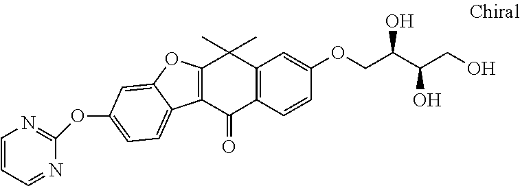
C12=C(C(C)(C)C3=C(C1=O)C=CC(OCC(C(CO)O)O)=C3)OC1=CC(OC3=NC=CC=N3)=CC=C21
